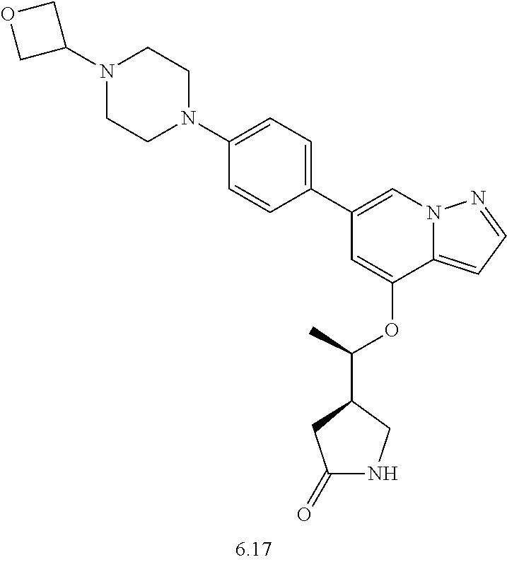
C1(C2=CC=C(N3CCN(C4COC4)CC3)C=C2)=CN2C(=CC=N2)C(OC(C2CC(=O)NC2)C)=C1
